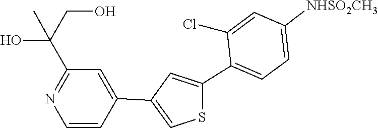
C1(C2=CC(C3=CC(C(O)(C)CO)=NC=C3)=CS2)=CC=C([NHSO2CH3])C=C1Cl
